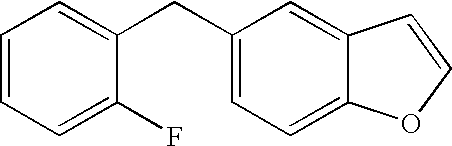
C1=CC=C(F)C(CC2=CC=C3C(=C2)C=CO3)=C1
